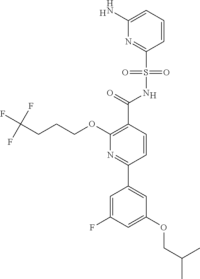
C1(N)=CC=CC(S(=O)(=O)NC(=O)C2=C(OCCCC(F)(F)F)N=C(C3=CC(OCC(C)C)=CC(F)=C3)C=C2)=N1.[H].[H]
